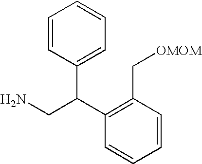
C1=CC(C(C2=C(C[OMOM])C=CC=C2)CN)=CC=C1
